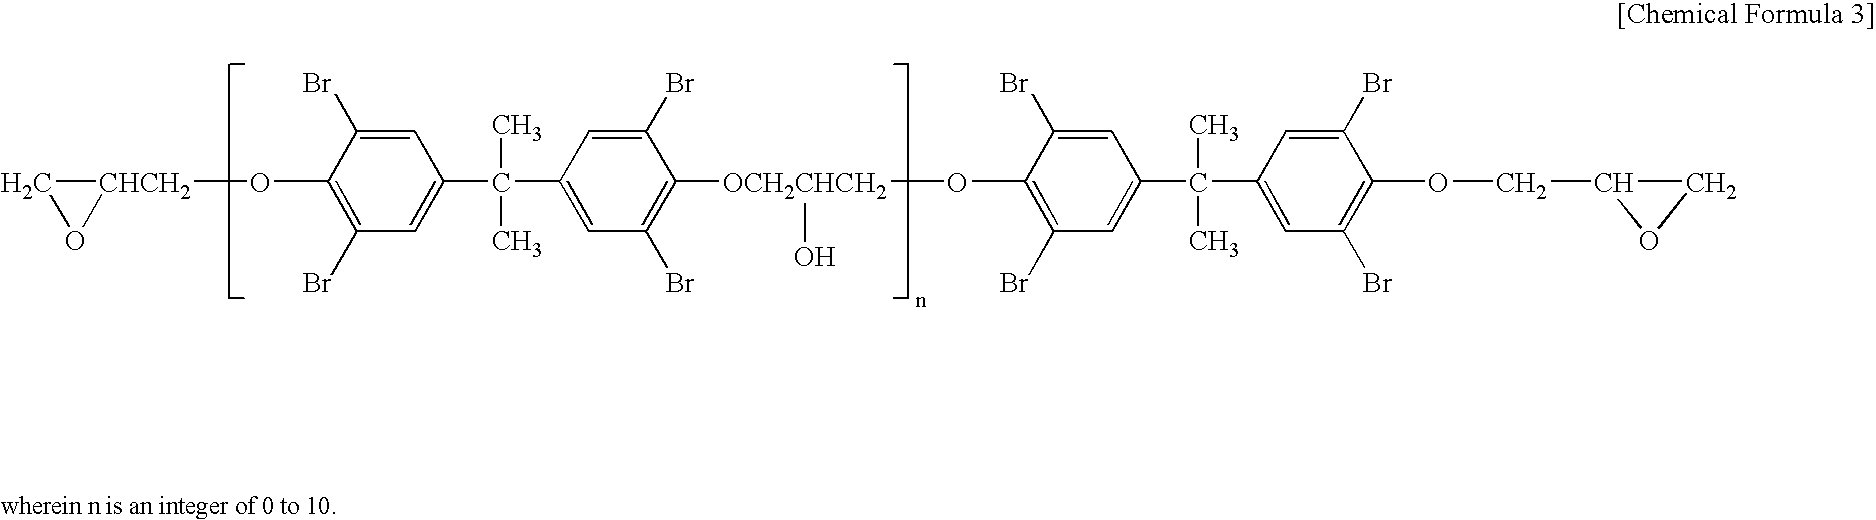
C1=C(Br)C(O[CHCH2]2CO2)=C(Br)C=C1C(C1=CC(Br)=C([OCH2CHCH2](O)OC2=C(Br)C=C(C(C3=CC(Br)=C(OCC4OC4)C(Br)=C3)(C)C)C=C2Br)C(Br)=C1)(C)C
